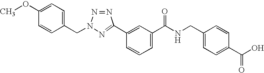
O=C(NCC1=CC=C(C(O)=O)C=C1)C1=CC=CC(C2=NN(CC3=CC=C(OC)C=C3)N=N2)=C1
